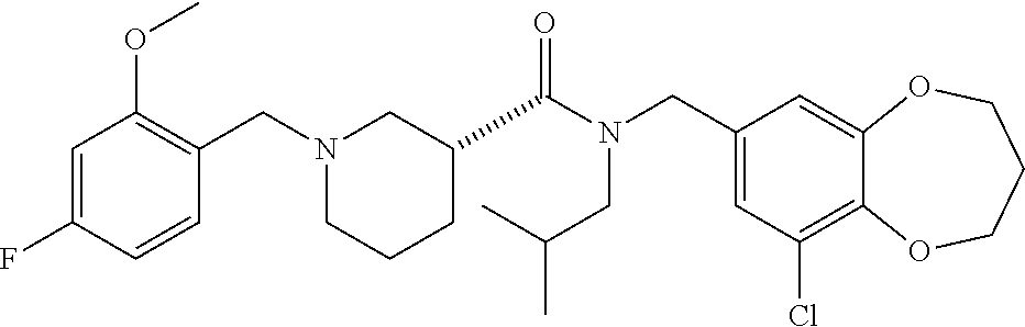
C1(CN(C(=O)C2CCCN(CC3=C(OC)C=C(F)C=C3)C2)CC(C)C)=CC(Cl)=C2C(=C1)OCCCO2
